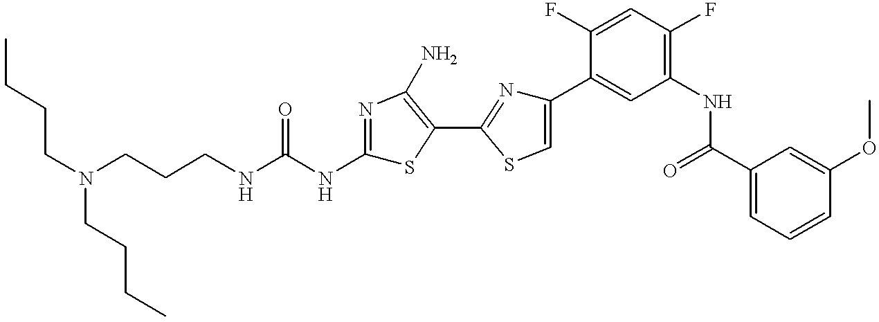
C(CNC(NC1=NC(N)=C(C2=NC(C3=CC(NC(C4=CC=CC(OC)=C4)=O)=C(F)C=C3F)=CS2)S1)=O)CN(CCCC)CCCC
